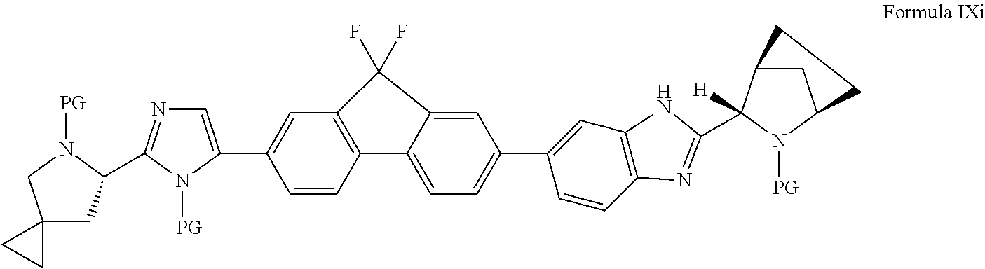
C1(C2=CC=C3C(=C2)C(F)(F)C2=C3C=CC(C3=CN=C(C4CC5(CN4[PG])CC5)N3[PG])=C2)=CC2=C(C=C1)N=C(C1([H])C3CC(N1[PG])CC3)N2
